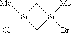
C1[Si]([Me])(Cl)C[Si]1([Me])Br
